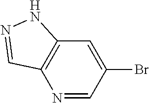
N1=CC(Br)=CC2=C1C=NN2
